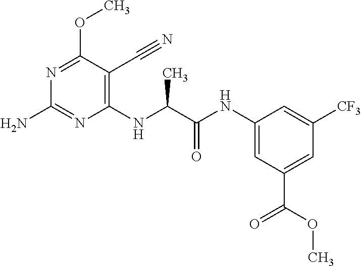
N1=C(OC)C(C#N)=C(NC(C(NC2=CC(C(OC)=O)=CC([CF3])=C2)=O)C)N=C1N
